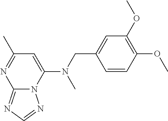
C(C1=CC(OC)=C(OC)C=C1)N(C1=CC(C)=NC2=NC=NN12)C
